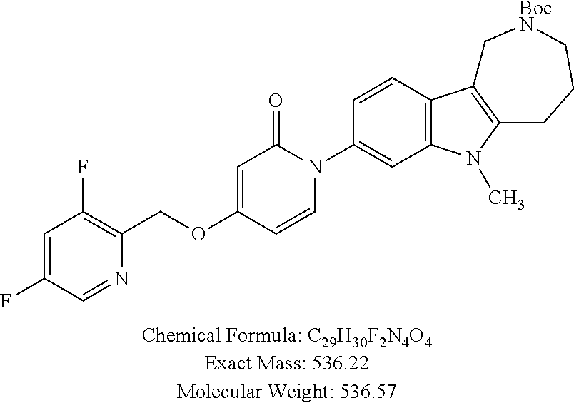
C1=C(F)C=NC(COC2=CC(=O)N(C3=CC4=C(C=C3)C3=C(N4C)CCC[BocN]C3)C=C2)=C1F
